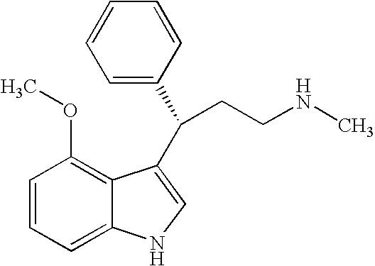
C1=CC=C2C(=C1OC)C(C(CCNC)C1=CC=CC=C1)=CN2
